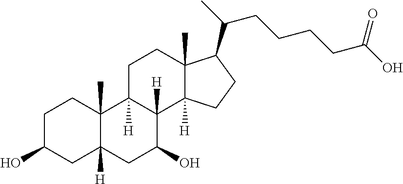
C1C(O)CC2([H])C(C)(C1)C1([H])C([H])(C(O)C2)C2([H])C(C)(CC1)C(C(CCCCC(O)=O)C)CC2
